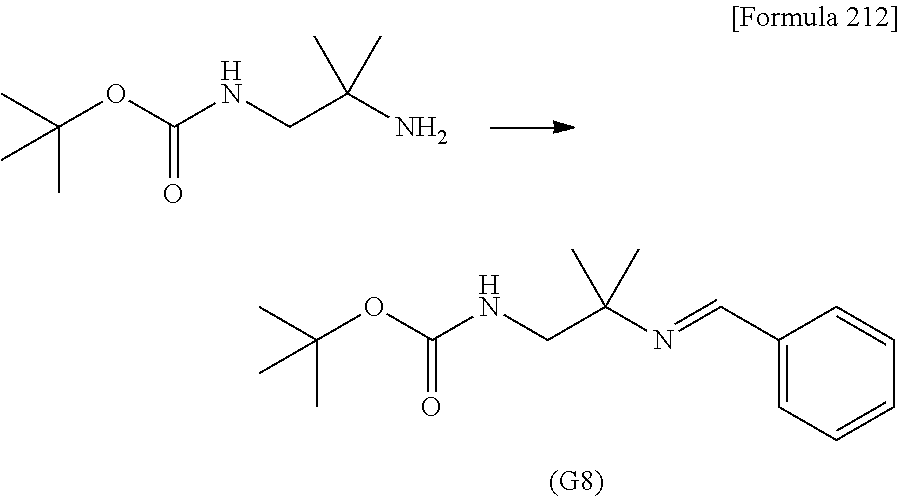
CC(OC(NCC(N)(C)C)=O)(C)C.CC(OC(NCC(N=CC1=CC=CC=C1)(C)C)=O)(C)C
